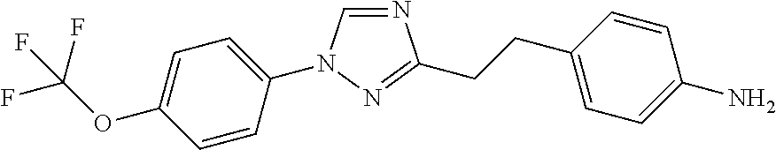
C1(N2C=NC(CCC3=CC=C(N)C=C3)=N2)=CC=C(OC(F)(F)F)C=C1
